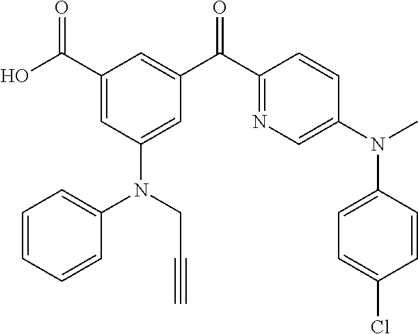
C1(C(O)=O)=CC(N(C2=CC=CC=C2)CC#C)=CC(C(C2=NC=C(N(C)C3=CC=C(Cl)C=C3)C=C2)=O)=C1
